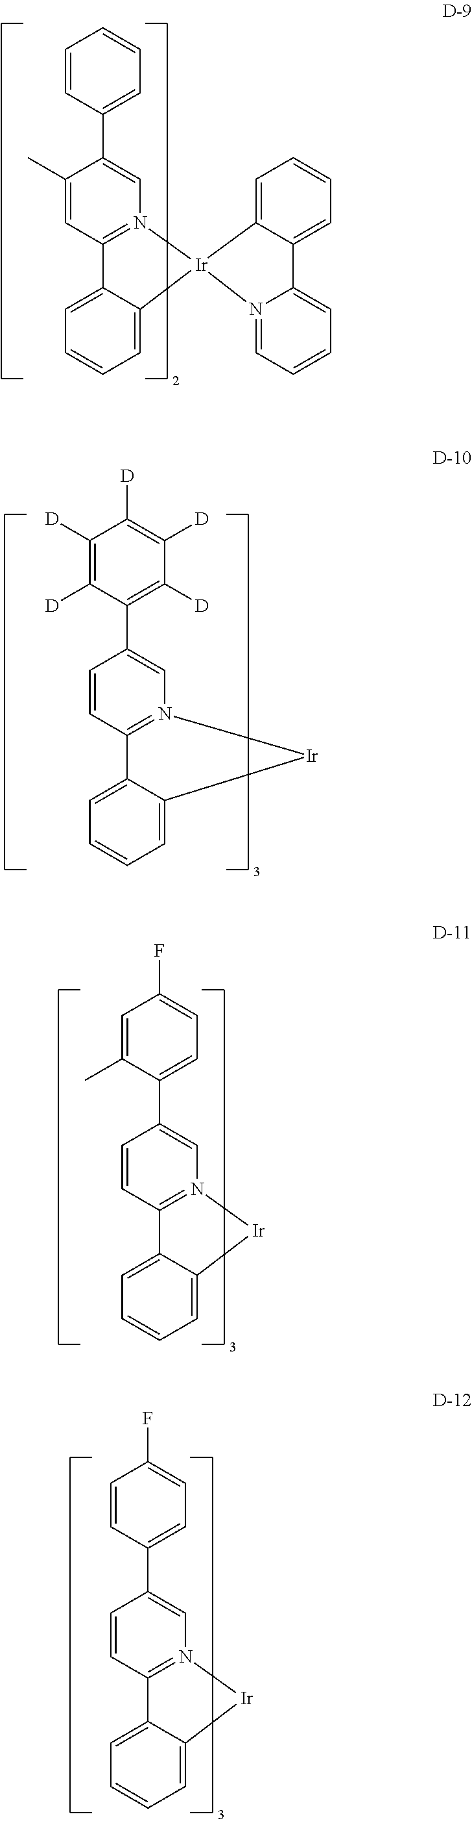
C1=CC(C2=CN3=C(C=C2C)C2=CC=CC=C2[Ir]32C3=CC=CC=C3C3=CC=CC=N23)=CC=C1.C1([D])=C([D])C(C2=CN3=C(C=C2)C2=CC=CC=C2[Ir]3)=C([D])C([D])=C1[D].C1=C(C)C(C2=CN3=C(C=C2)C2=CC=CC=C2[Ir]3)=CC=C1F.C1=CC(C2=CN3=C(C=C2)C2=CC=CC=C2[Ir]3)=CC=C1F
